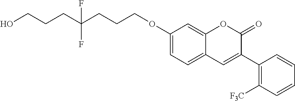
C(COC1=CC=C2C(=C1)OC(=O)C(C1=C([F3C])C=CC=C1)=C2)CC(CCCO)(F)F
